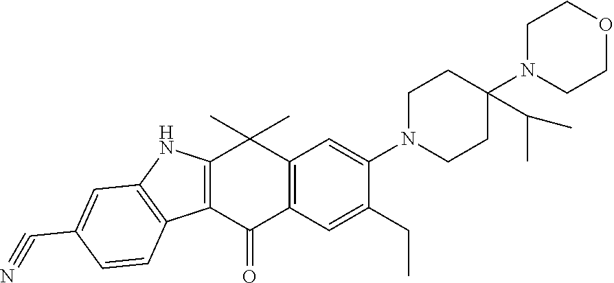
C12=C(C(=O)C3=C(C1(C)C)C=C(N1CCC(N4CCOCC4)(C(C)C)CC1)C(CC)=C3)C1=C(N2)C=C(C#N)C=C1
